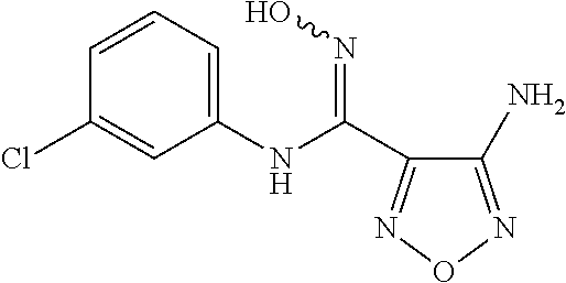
C1(N)=NON=C1C(NC1=CC=CC(Cl)=C1)=NO
